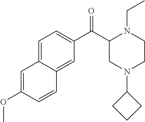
C1=C(OC)C=CC2=CC(C(C3CN(C4CCC4)CCN3CC)=O)=CC=C12
